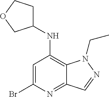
C1=C(Br)N=C2C(=C1NC1CCOC1)N(CC)N=C2
